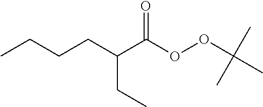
CCCCC(C(OOC(C)(C)C)=O)CC
